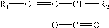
C1(=C[R1])C([R2])C(=O)O1
